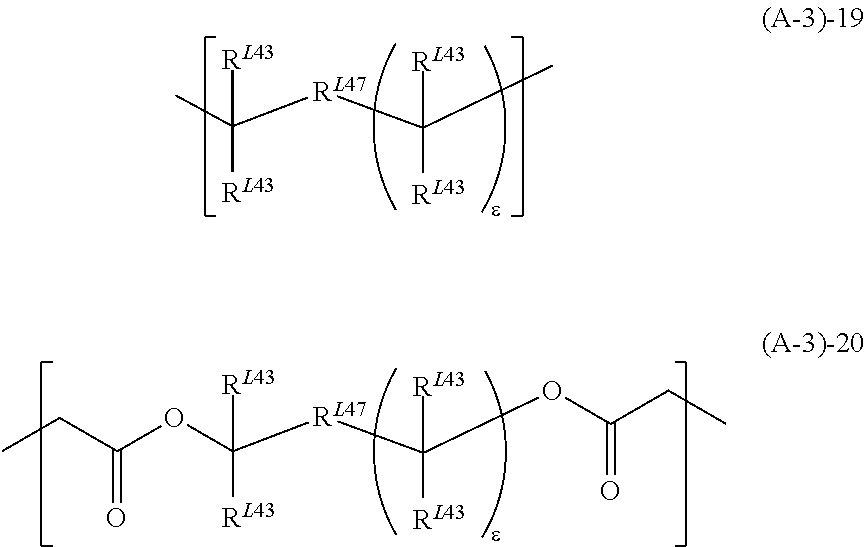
CC([RL47]C([RL43])([RL43])C)([RL43])[RL43].C([RL47]C([RL43])([RL43])OC(CC)=O)([RL43])([RL43])OC(CC)=O
